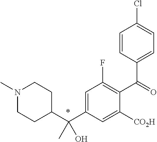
C1=CC(C(=O)C2=C(F)C=C(C(C3CCN(C)CC3)(O)C)C=C2[CO2H])=CC=C1Cl
